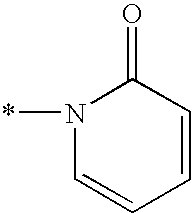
*N1C=CC=CC1=O
